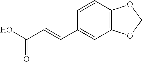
C12=C(C=CC(C=CC(O)=O)=C1)OCO2
